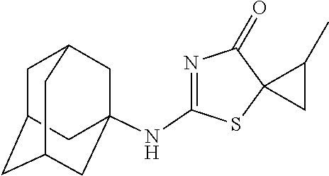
N(C1=NC(=O)C2(S1)C(C)C2)C12CC3CC(CC(C1)C3)C2
